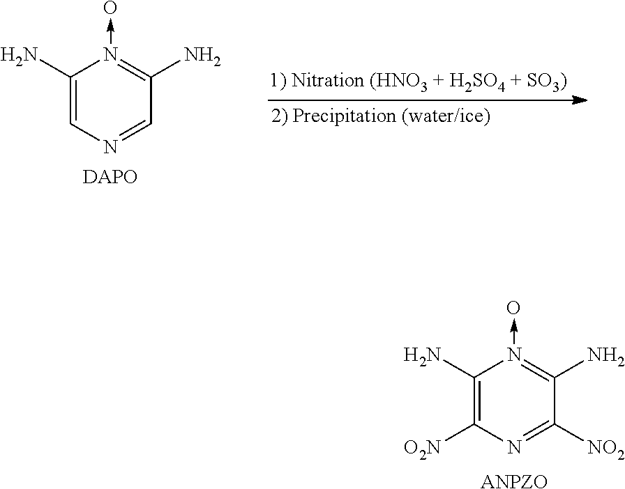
C1(N)=C([O2N])N=C([NO2])C(N)=N1->O.[ANPZO].C1(N)=CN=CC(N)=N1->O.[DAPO]
